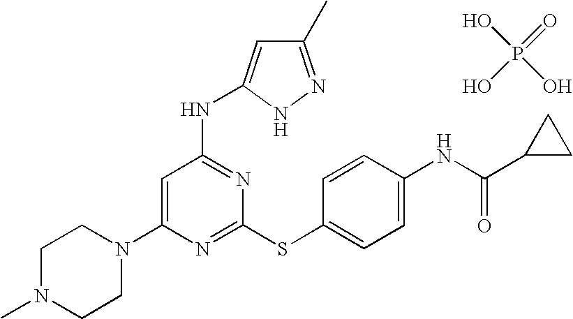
C1N(C)CCN(C2=CC(NC3=CC(C)=NN3)=NC(SC3=CC=C(NC(=O)C4CC4)C=C3)=N2)C1.OP(O)(O)=O
